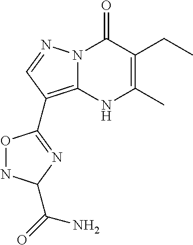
N12C(=C(C3=NC(C(=O)N)NO3)C=N1)NC(C)=C(CC)C2=O
